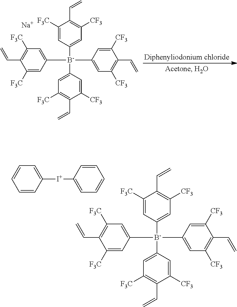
C1([F3C])=CC([B-](C2=CC([F3C])=C(C=C)C([CF3])=C2)(C2=CC([CF3])=C(C=C)C([CF3])=C2)C2=CC([F3C])=C(C=C)C([F3C])=C2)=CC([CF3])=C1C=C.[Na].C1([F3C])=CC([B-](C2=CC([F3C])=C(C=C)C([CF3])=C2)(C2=CC([CF3])=C(C=C)C([CF3])=C2)C2=CC([F3C])=C(C=C)C([F3C])=C2)=CC([CF3])=C1C=C.C1=CC([I+]C2=CC=CC=C2)=CC=C1
